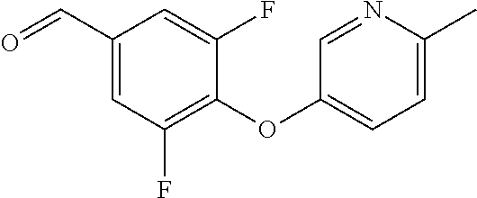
C1(C=O)=CC(F)=C(OC2=CC=C(C)N=C2)C(F)=C1
